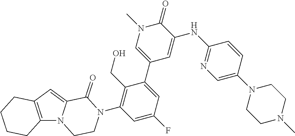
C12=C(N3C(=C1)C(=O)N(C1=C(CO)C(C4=CN(C)C(=O)C(NC5=NC=C(N6CCN(C)CC6)C=C5)=C4)=CC(F)=C1)CC3)CCCC2
